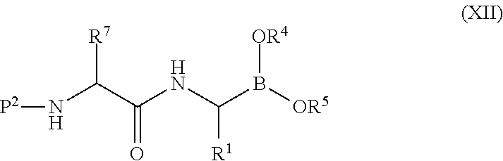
N(C(C(NC(B([OR5])[OR4])[R1])=O)[R7])[P2]
